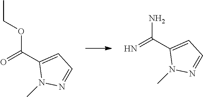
C(C1=CC=NN1C)(=O)OCC.C(C1=CC=NN1C)(=N)N
